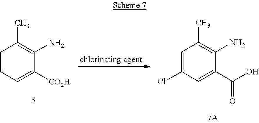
C1=CC=C([CO2H])C(N)=C1C.C1=C(Cl)C=C(C(=O)O)C(N)=C1C
